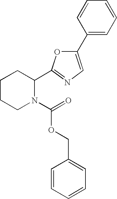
C1(C2=CN=C(C3CCCCN3C(=O)OCC3=CC=CC=C3)O2)=CC=CC=C1
